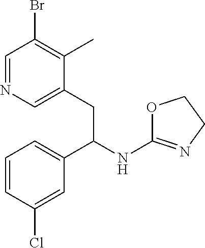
C1=NC=C(CC(NC2=NCCO2)C2=CC=CC(Cl)=C2)C(C)=C1Br
